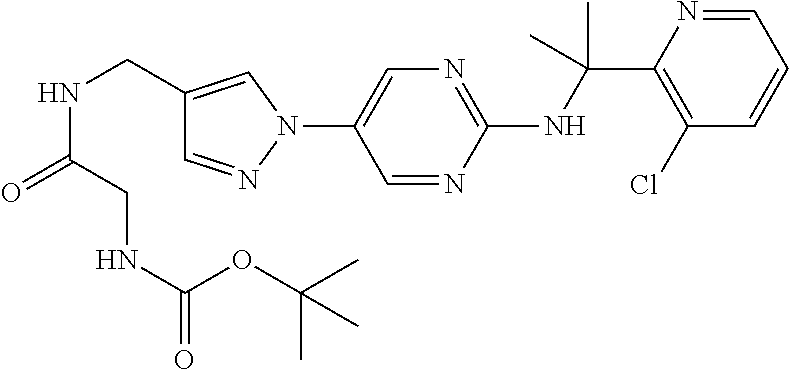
N(C(C1=C(Cl)C=CC=N1)(C)C)C1=NC=C(N2C=C(CNC(=O)CNC(=O)OC(C)(C)C)C=N2)C=N1
